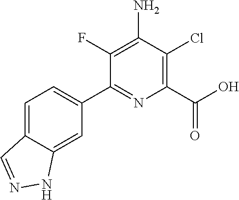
C1(C2=CC=C3C(=C2)NN=C3)=NC(C(=O)O)=C(Cl)C(N)=C1F
